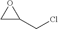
C1C(CCl)O1
